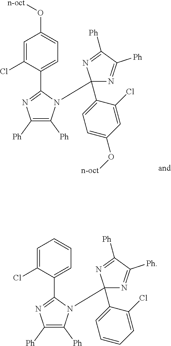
C1(Cl)=CC(O[n-oct])=CC=C1C1=NC([Ph])=C([Ph])N1C1(C2=CC=C(O[n-oct])C=C2Cl)N=C([Ph])C([Ph])=N1.C1(Cl)=CC=CC=C1C1=NC([Ph])=C([Ph])N1C1(C2=CC=CC=C2Cl)N=C([Ph])C([Ph])=N1
